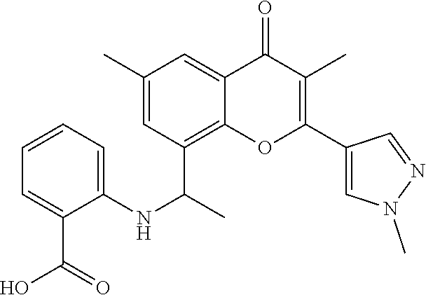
C12=C(C(C)NC3=CC=CC=C3C(O)=O)C=C(C)C=C1C(=O)C(C)=C(C1=CN(C)N=C1)O2
